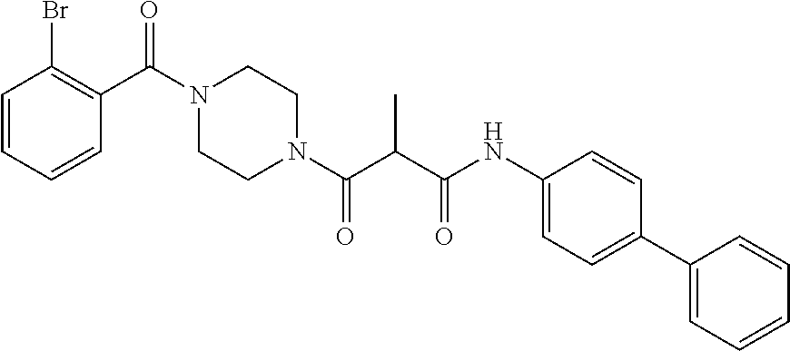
C1=CC=CC(C(N2CCN(C(C(C(NC3=CC=C(C4=CC=CC=C4)C=C3)=O)C)=O)CC2)=O)=C1Br
